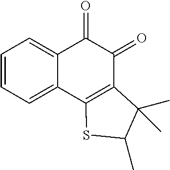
C1=CC=C2C(=C1)C(=O)C(=O)C1=C2SC(C)C1(C)C
